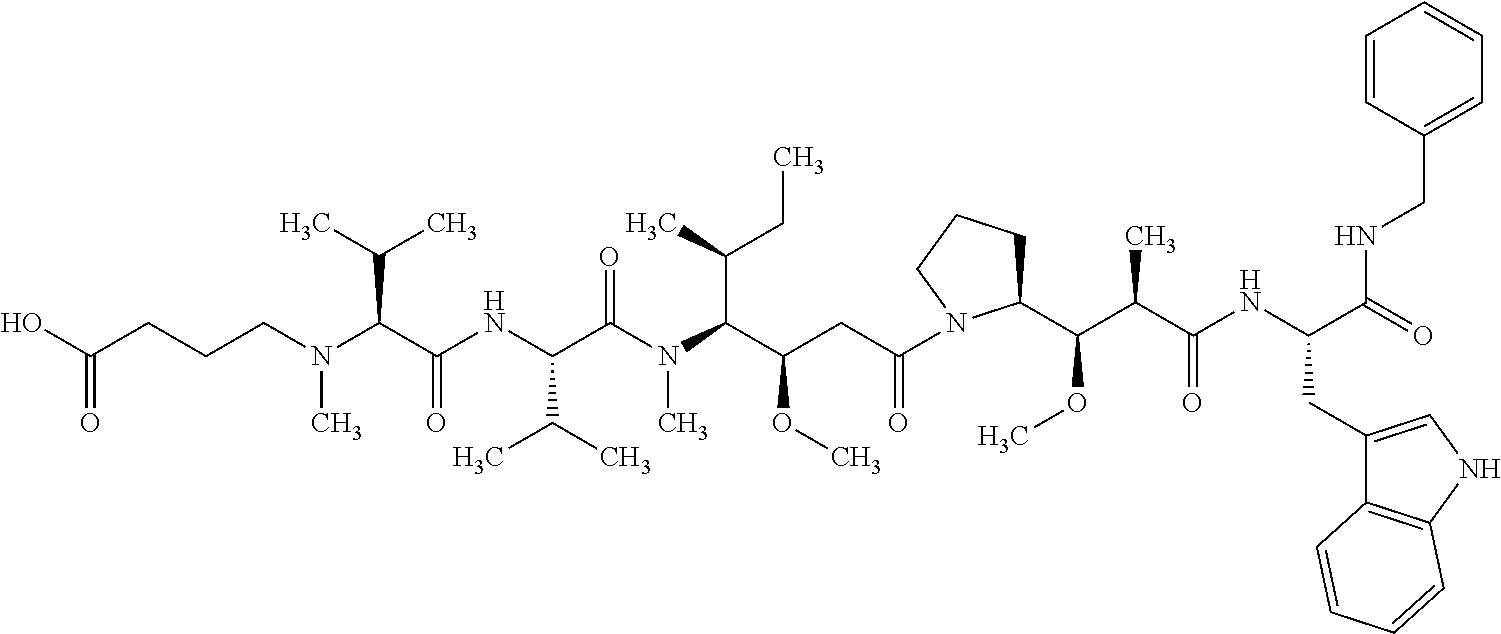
C(C(C(N(C(C(NC(C(N(CCCC(O)=O)C)C(C)C)=O)C(C)C)=O)C)C(C)CC)OC)C(=O)N1C(C(C(C(NC(C(=O)NCC2=CC=CC=C2)CC2=CNC3=C2C=CC=C3)=O)C)OC)CCC1
